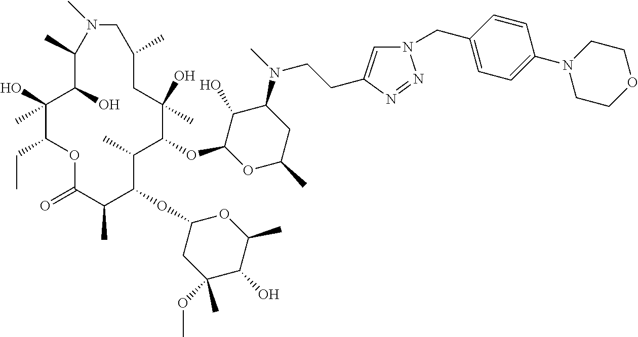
C1(O)C(OC2C(C)C(OC3CC(OC)(C)C(O)C(C)O3)C(C)C(=O)OC(CC)C(O)(C)C(O)C(C)N(C)CC(C)CC2(O)C)OC(C)CC1N(C)CCC1=CN(CC2=CC=C(N3CCOCC3)C=C2)N=N1
